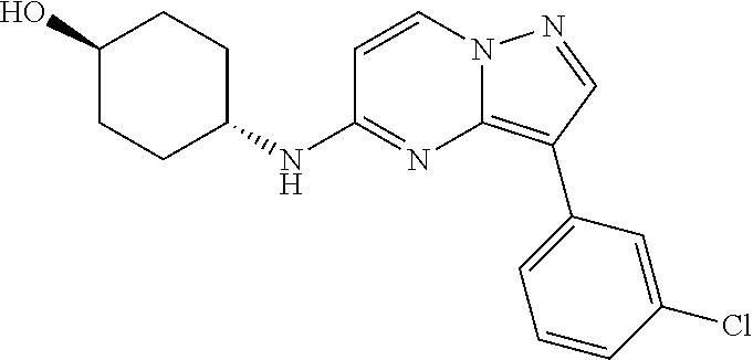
C1CC(O)CCC1NC1=NC2=C(C3=CC=CC(Cl)=C3)C=NN2C=C1
